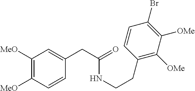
C1([MeO])=C([MeO])C=CC(CC(NCCC2=C([OMe])C([OMe])=C(Br)C=C2)=O)=C1
